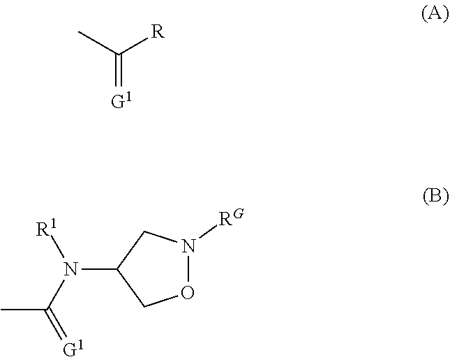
CC([R])=[G1].N(C1CON([RG])C1)([R1])C(C)=[G1]
